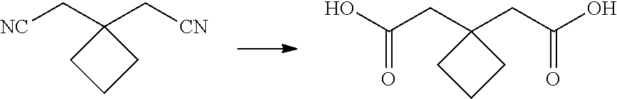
OC(CC1(CC(O)=O)CCC1)=O.[NC]CC1(C[CN])CCC1
